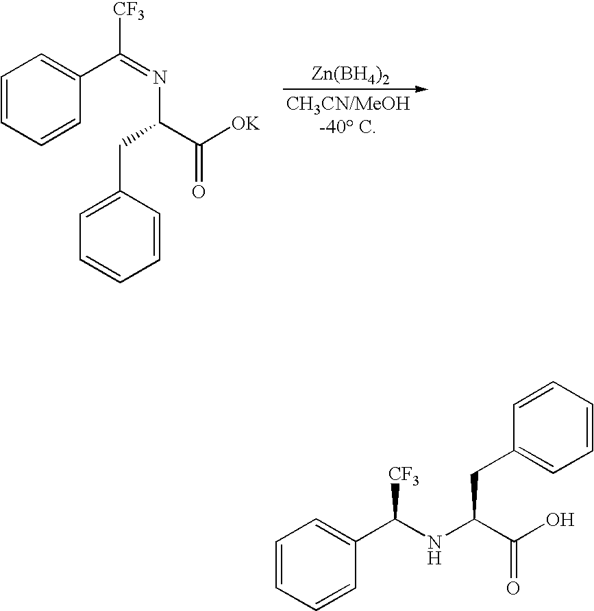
C1=CC=CC(C(=NC(CC2=CC=CC=C2)C([OK])=O)[CF3])=C1.[Zn(BH4)2].C1=CC=CC(C(NC(C(O)=O)CC2=CC=CC=C2)[CF3])=C1
